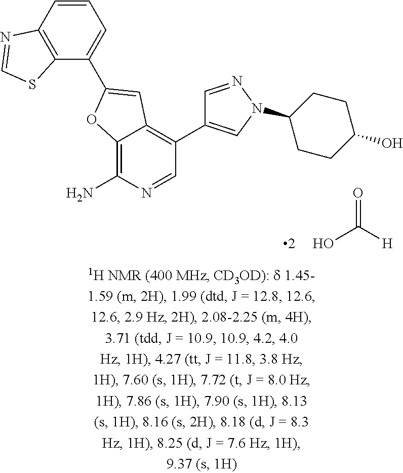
C1(C2=CC3=C(C4=CN(C5CCC(O)CC5)N=C4)C=NC(N)=C3O2)=CC=CC2=C1SC=N2.OC([H])=O
